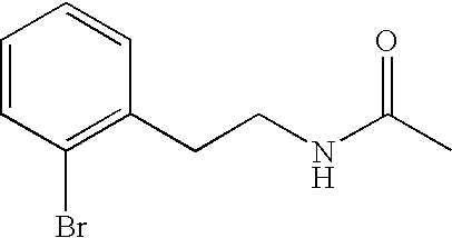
C1=CC(Br)=C(CCNC(C)=O)C=C1
